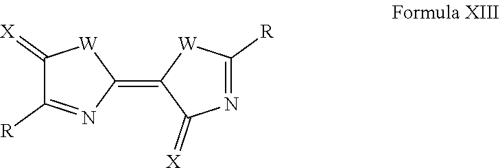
C1(=[X])C([R])=NC(=C2C(=[X])N=C([R])[W]2)[W]1
